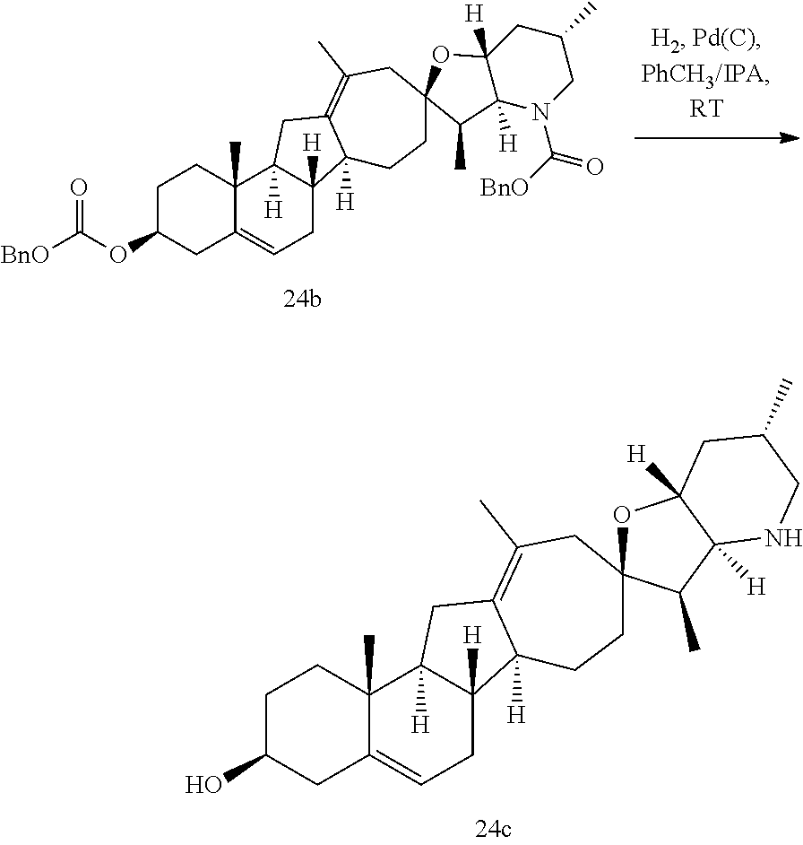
C1C(OC(=O)[BnO])CC2=CCC3([H])C([H])(C2(C)C1)CC1=C(C)CC2(CCC31[H])OC1([H])CC(C)CN(C(=O)[BnO])C1([H])C2C.C1C(O)CC2=CCC3([H])C([H])(C2(C)C1)CC1=C(C)CC2(CCC31[H])OC1([H])C([H])(C2C)NCC(C)C1
